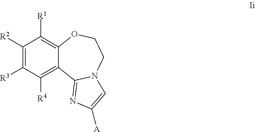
C1([R2])=C([R3])C([R4])=C2C(=C1[R1])OCCN1C2=NC([A])=C1
